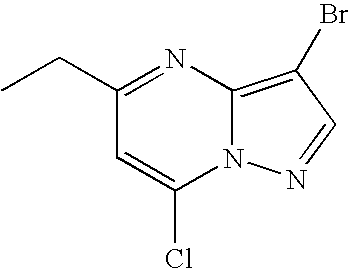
C1(CC)=NC2=C(Br)C=NN2C(Cl)=C1
